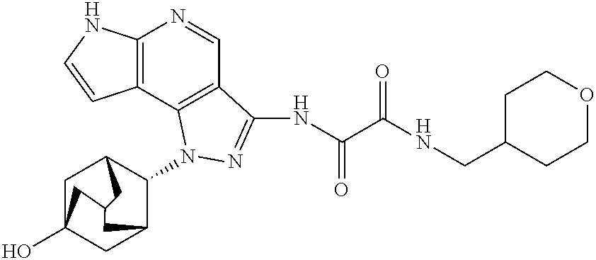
C12=C(C3=C(C=N1)C(NC(C(NCC1CCOCC1)=O)=O)=NN3C1C3CC4(O)CC1CC(C4)C3)C=CN2
